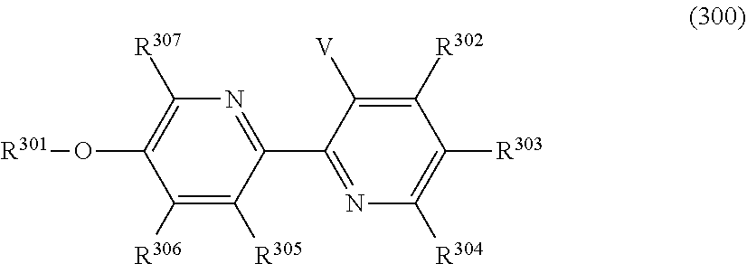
C1([R306])=C([R305])C(C2=NC([R304])=C([R303])C([R302])=C2[V])=NC([R307])=C1O[R301]
